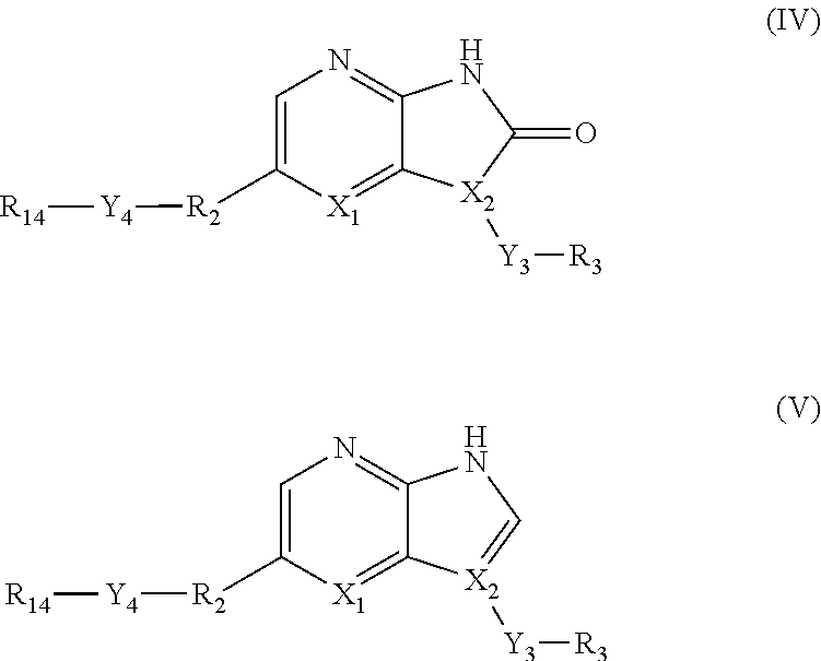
C1=C([R2][Y4][R14])[X1]=C2C(=N1)NC(=O)[X2]2[Y3][R3].C1=C([R2][Y4][R14])[X1]=C2C(=N1)NC=[X2]2[Y3][R3]
